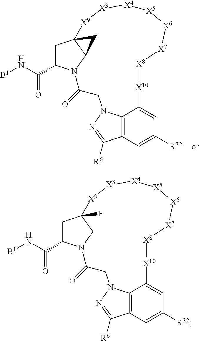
C12=C3C=C([R32])C=C1[X10][X8][X7][X6][X5][X4][X3][X9]C14CC(C(N[B1])=O)N(C(=O)CN2N=C3[R6])C1C4.C12=C3C=C([R32])C=C1[X10][X8][X7][X6][X5][X4][X3][X9]C1(F)CC(C(N[B1])=O)N(C(=O)CN2N=C3[R6])C1
